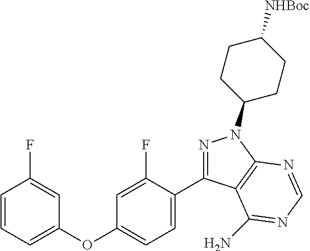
C1(OC2=CC=C(C3=NN(C4CCC([NHBoc])CC4)C4=C3C(N)=NC=N4)C(F)=C2)=CC=CC(F)=C1
